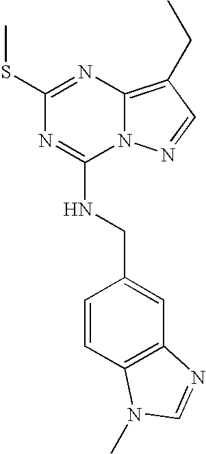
C1(SC)=NC2=C(CC)C=NN2C(NCC2=CC3=C(C=C2)N(C)C=N3)=N1
